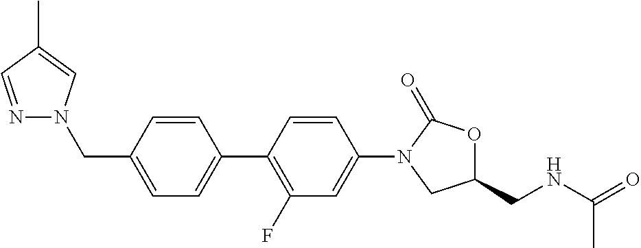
C1(CN2N=CC(C)=C2)=CC=C(C2=C(F)C=C(N3C(=O)OC(CNC(C)=O)C3)C=C2)C=C1
